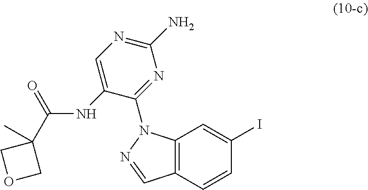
C12=C(C=CC(I)=C1)C=NN2C1=NC(N)=NC=C1NC(C1(C)COC1)=O
